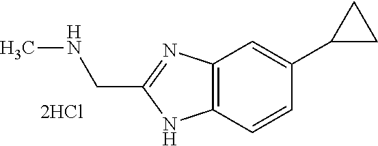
C12=C(C=CC(C3CC3)=C1)NC(CNC)=N2
